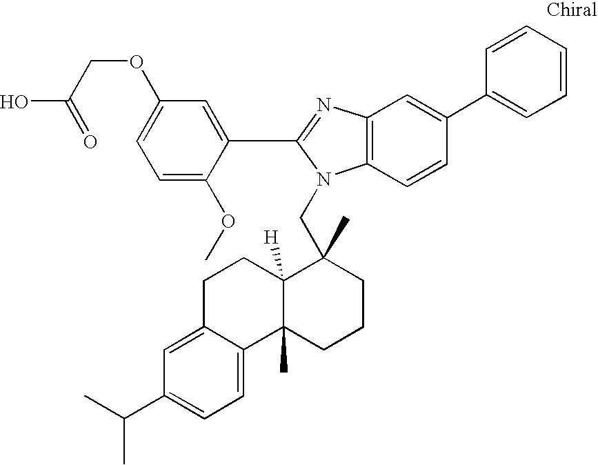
C1=C(OC)C(C2=NC3=C(N2CC2(C)C4([H])C(C)(CCC2)C2=CC=C(C(C)C)C=C2CC4)C=CC(C2=CC=CC=C2)=C3)=CC(OCC(O)=O)=C1
